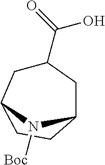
C1(C(O)=O)CC2CCC(C1)N2[Boc]
